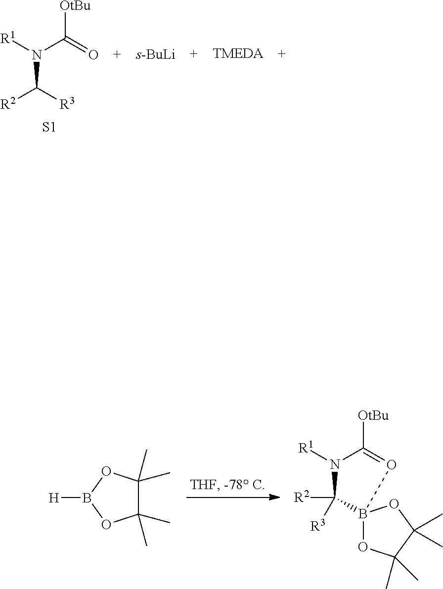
[H]B1OC(C)(C)C(C)(C)O1.O1=C([OtBu])N([R1])C([R2])([R3])B12OC(C)(C)C(C)(C)O2.N(C([R3])[R2])(C(=O)[OtBu])[R1].[s-BuLi].[S1]
